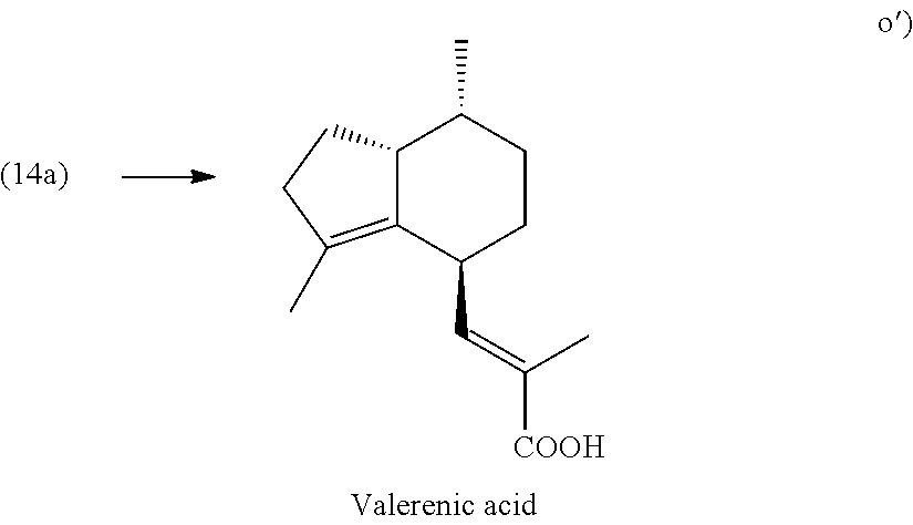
C12=C(C)CCC1C(C)CCC2C=C(C)[COOH]
